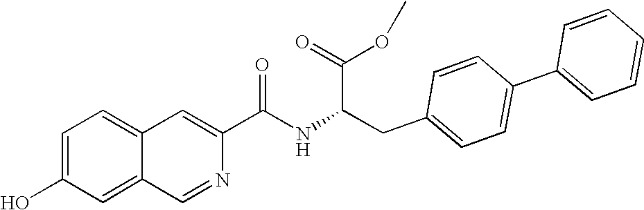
C1=C(O)C=C2C(=C1)C=C(C(NC(CC1=CC=C(C3=CC=CC=C3)C=C1)C(OC)=O)=O)N=C2
